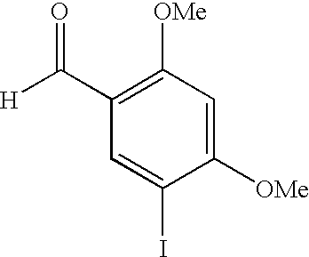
[H]C(C1=C([OMe])C=C([OMe])C(I)=C1)=O
